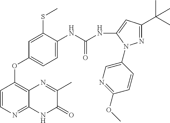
C1=CN=C2C(=C1OC1=CC=C(NC(NC3=CC(C(C)(C)C)=NN3C3=CN=C(OC)C=C3)=O)C(SC)=C1)N=C(C)C(=O)N2
